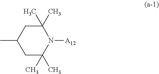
CC1CC(C)(C)N([A12])C(C)(C)C1
